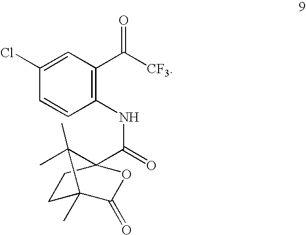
C1C2(C)C(=O)OC(C(NC3=C(C([CF3])=O)C=C(Cl)C=C3)=O)(C1)C2(C)C
